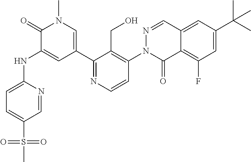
C1=C(S(C)(=O)=O)C=NC(NC2=CC(C3=NC=CC(N4N=CC5=CC(C(C)(C)C)=CC(F)=C5C4=O)=C3CO)=CN(C)C2=O)=C1
